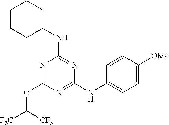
N1=C(NC2=CC=C([OMe])C=C2)N=C(NC2CCCCC2)N=C1OC([F3C])[CF3]
